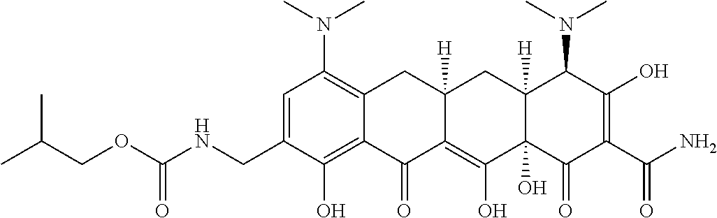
CN(C1=C2C(=C(O)C(CNC(OCC(C)C)=O)=C1)C(=O)C1=C(O)C3(O)C([H])(CC1([H])C2)C(N(C)C)C(O)=C(C(N)=O)C3=O)C
